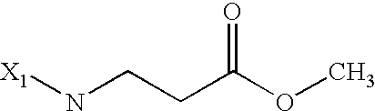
[X1]NCCC(OC)=O
